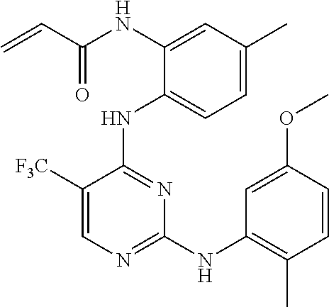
N(C1=CC(C)=CC=C1NC1=NC(NC2=C(C)C=CC(OC)=C2)=NC=C1[F3C])C(C=C)=O
